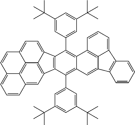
C12=C3C4=CC5=C1C(=CC=C2C=CC3=CC=C4)C1=C5C(C2=CC(C(C)(C)C)=CC(C(C)(C)C)=C2)=C2C(=C1C1=CC(C(C)(C)C)=CC(C(C)(C)C)=C1)C1=C3C(=C2)C2=C(C3=CC=C1)C=CC=C2
